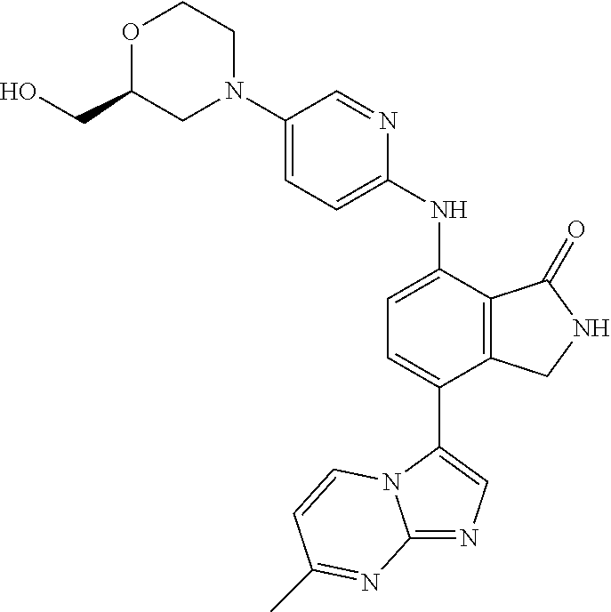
C1(N2CCOC(CO)C2)=CC=C(NC2=CC=C(C3=CN=C4N3C=CC(C)=N4)C3=C2C(=O)NC3)N=C1
